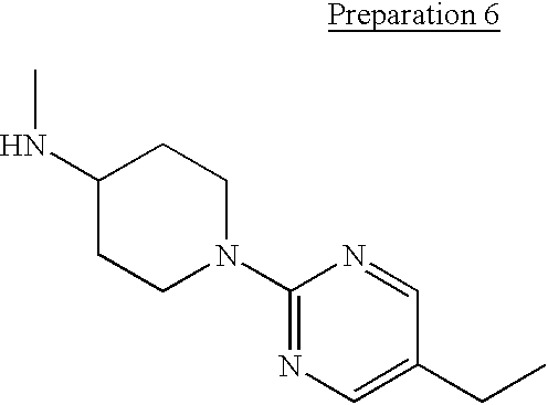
N(C1CCN(C2=NC=C(CC)C=N2)CC1)C
